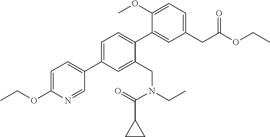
C1=C(OC)C(C2=CC=C(C3=CC=C(OCC)N=C3)C=C2CN(CC)C(=O)C2CC2)=CC(CC(OCC)=O)=C1
